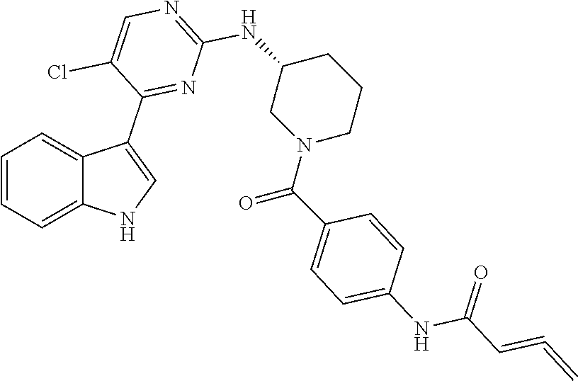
C1=CC=C2C(=C1)C(C1=NC(NC3CN(C(C4=CC=C(NC(C=C=C)=O)C=C4)=O)CCC3)=NC=C1Cl)=CN2
